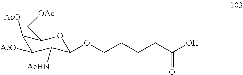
C1([AcO])C([AcO])C([AcHN])C(OCCCCC(O)=O)OC1C[OAc]
